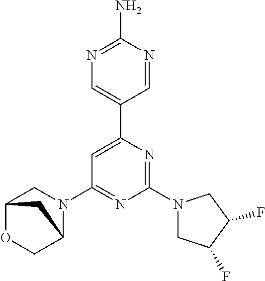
C12OCC(N(C3=NC(N4CC(F)C(F)C4)=NC(C4=CN=C(N)N=C4)=C3)C1)C2
